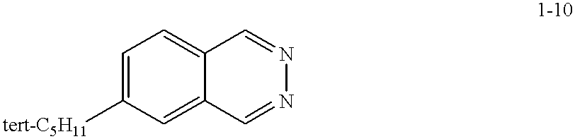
C1=C([tert-C5H11])C=C2C(=C1)C=NN=C2
